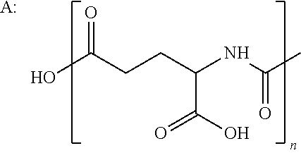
OC(CCC(NC(C)=O)C(O)=O)=O.[A:]
